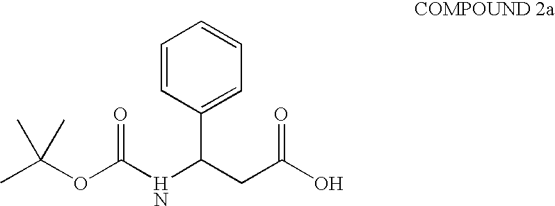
C1=CC(C(CC(O)=O)NC(OC(C)(C)C)=O)=CC=C1
